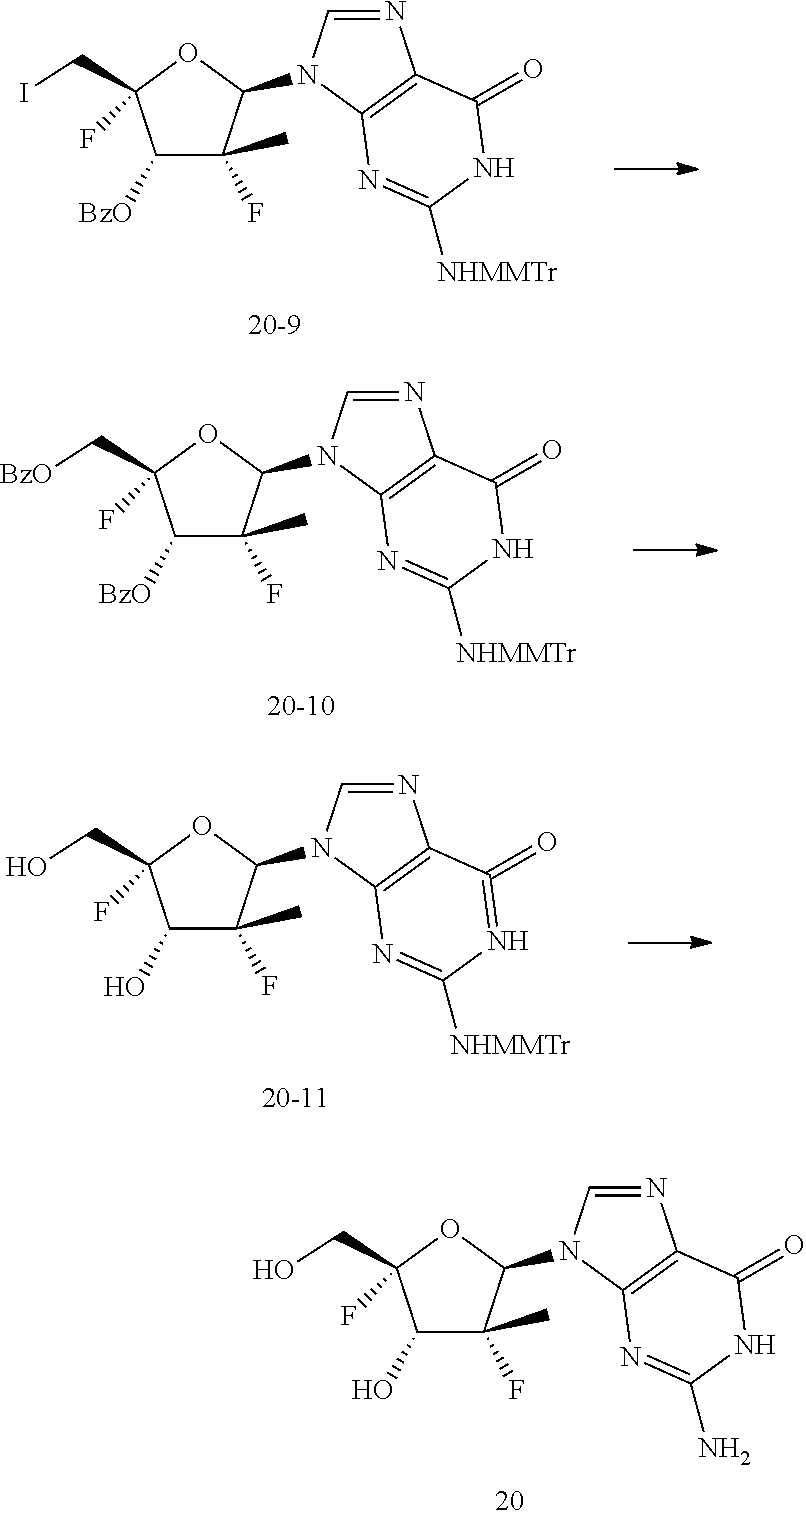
N1=CN(C2C(C)(F)C([BzO])C(CI)(F)O2)C2=C1C(=O)NC([NHMMTr])=N2.N1=CN(C2C(C)(F)C([BzO])C(C[BzO])(F)O2)C2=C1C(=O)NC([NHMMTr])=N2.N1=CN(C2C(C)(F)C(O)C(CO)(F)O2)C2=C1C(=O)=NC([NHMMTr])=N2.N1=CN(C2C(C)(F)C(O)C(CO)(F)O2)C2=C1C(=O)NC(N)=N2
